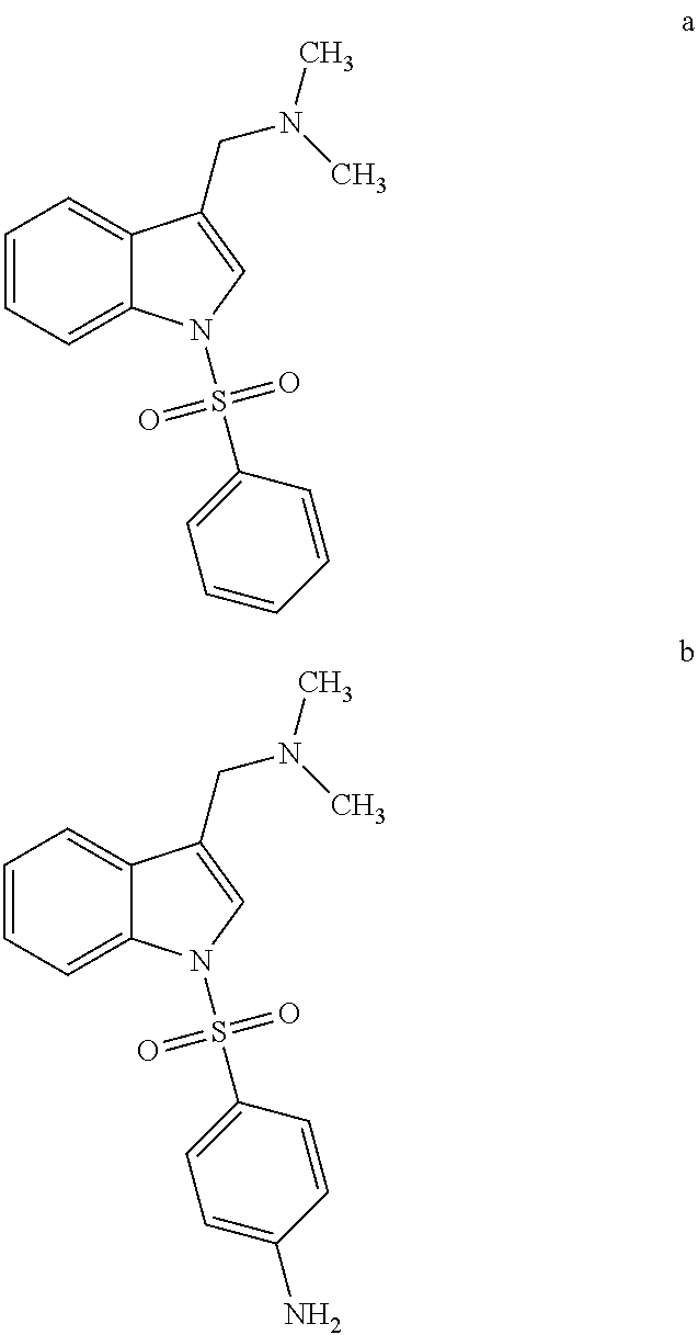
C1=CC=C2C(=C1)C(CN(C)C)=CN2S(C1=CC=CC=C1)(=O)=O.C1=CC=C2C(=C1)C(CN(C)C)=CN2S(=O)(=O)C1=CC=C(N)C=C1
